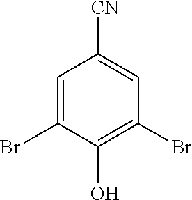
C1=C(Br)C(O)=C(Br)C=C1[CN]
